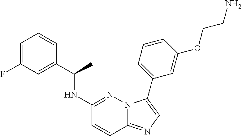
C1=C(F)C=C(C(NC2=NN3C(=NC=C3C3=CC=CC(OCCN)=C3)C=C2)C)C=C1
